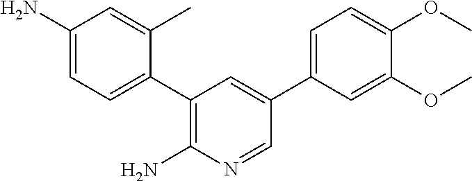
C1(N)=CC=C(C2=C(N)N=CC(C3=CC=C(OC)C(OC)=C3)=C2)C(C)=C1
